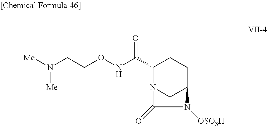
C1(C(NOCCN([Me])[Me])=O)N2CC(CC1)N([OSO3H])C2=O
